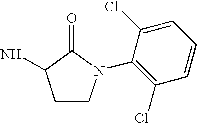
C1CN(C2=C(Cl)C=CC=C2Cl)C(=O)C1N
